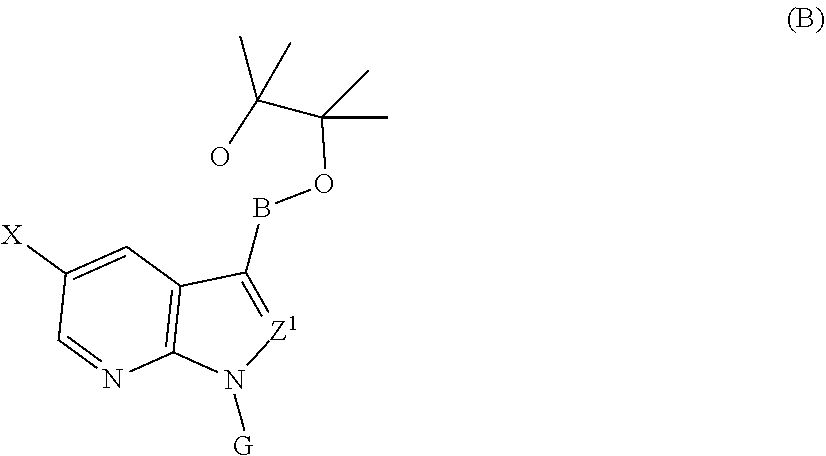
C12=C(C=C([X])C=N1)C(BOC(C(O)(C)C)(C)C)=[Z1]N2[G]
